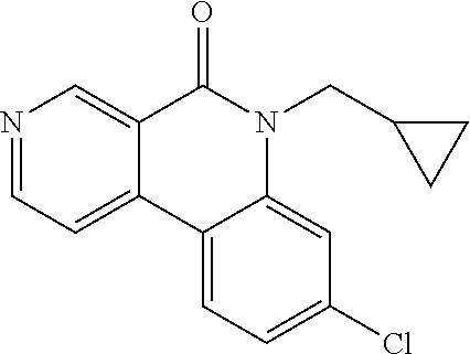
N1=CC=C2C(=C1)C(=O)N(CC1CC1)C1=CC(Cl)=CC=C21
